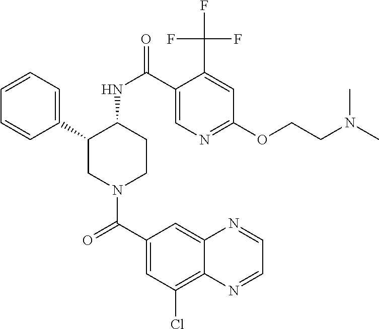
C1=CC=C(C2CN(C(C3=CC(Cl)=C4C(=C3)N=CC=N4)=O)CCC2NC(=O)C2=CN=C(OCCN(C)C)C=C2C(F)(F)F)C=C1
